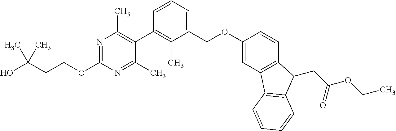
N1=C(OCCC(O)(C)C)N=C(C)C(C2=C(C)C(COC3=CC4=C(C=C3)C(CC(OCC)=O)C3=C4C=CC=C3)=CC=C2)=C1C
